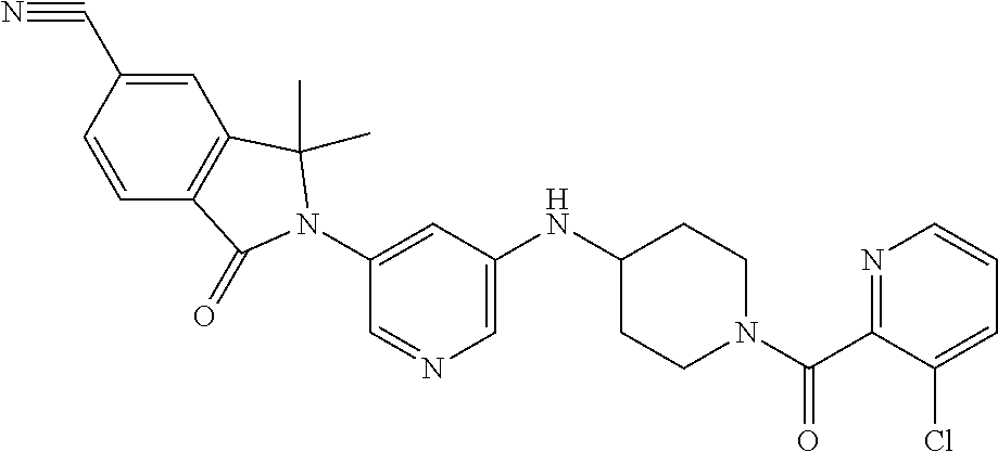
C1=CC(C#N)=CC2=C1C(=O)N(C1=CC(NC3CCN(C(C4=NC=CC=C4Cl)=O)CC3)=CN=C1)C2(C)C
